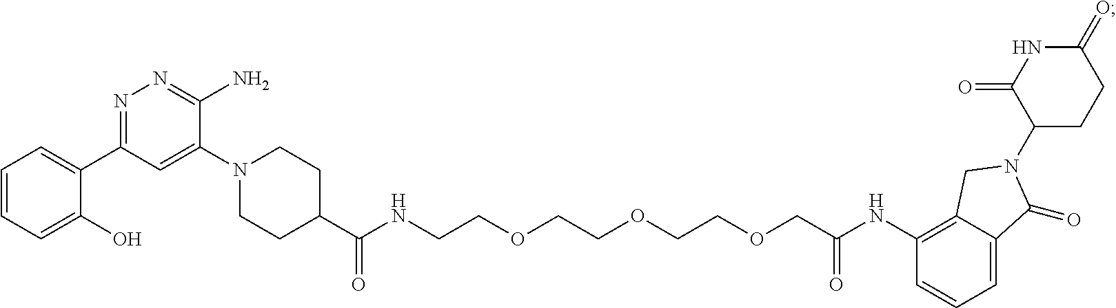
C1(C(=O)NCCOCCOCCOCC(NC2=C3C(=CC=C2)C(=O)N(C2CCC(=O)NC2=O)C3)=O)CCN(C2=CC(C3=CC=CC=C3O)=NN=C2N)CC1
